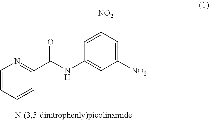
C1=CC=CC(C(NC2=CC([NO2])=CC([NO2])=C2)=O)=N1
